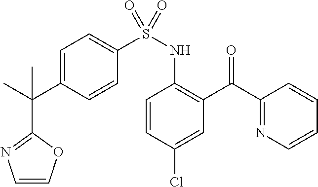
C1=CC(Cl)=CC(C(C2=NC=CC=C2)=O)=C1NS(C1=CC=C(C(C)(C)C2=NC=CO2)C=C1)(=O)=O
